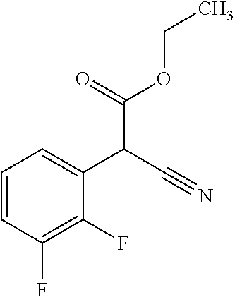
C1=CC(F)=C(F)C(C(C#N)C(OCC)=O)=C1
